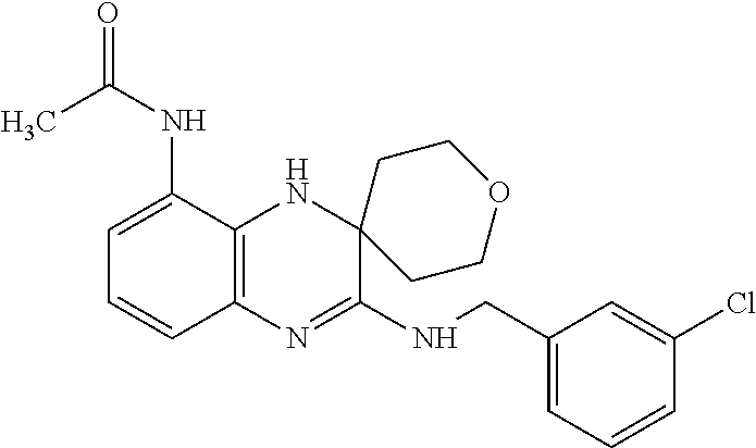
C1=C(NC(=O)C)C2=C(C=C1)N=C(NCC1=CC=CC(Cl)=C1)C1(N2)CCOCC1
